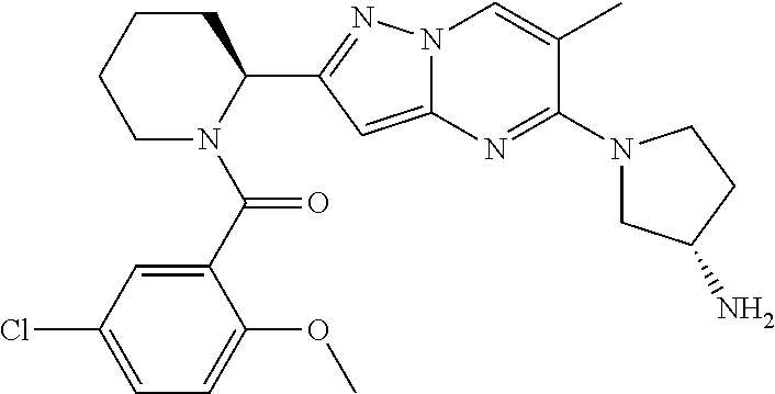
C1CCCN(C(=O)C2=CC(Cl)=CC=C2OC)C1C1=NN2C(=C1)N=C(N1CC(N)CC1)C(C)=C2
